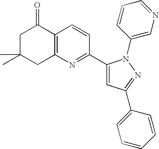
C1C(C)(C)CC2=C(C1=O)C=CC(C1=CC(C3=CC=CC=C3)=NN1C1=CN=CC=C1)=N2
